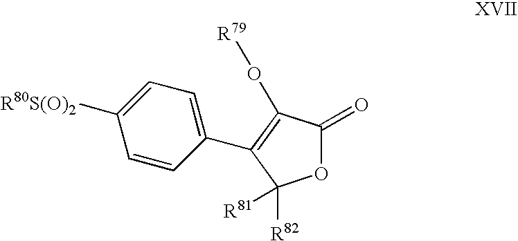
C1(=O)OC([R82])([R81])C(C2=CC=C([R80S(O)2])C=C2)=C1O[R79]
